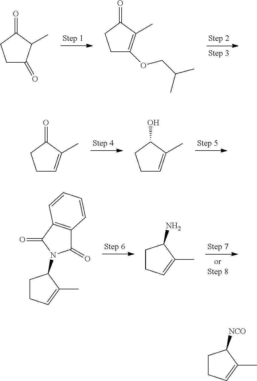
C1C=C(C)C(=O)C1.C1C=C(C)C(O)C1.C1CC=C(C)C1N1C(=O)C2=C(C1=O)C=CC=C2.C1CC=C(C)C1N.C1C(=O)C(C)C(=O)C1.C1CC(=O)C(C)=C1OCC(C)C.C1CC=C(C)C1[NCO]
